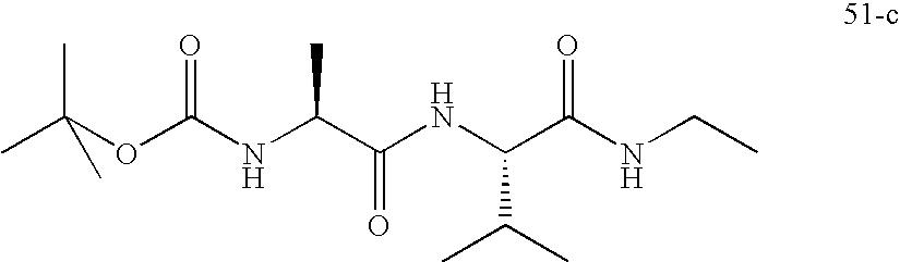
CC(OC(NC(C(NC(C(NCC)=O)C(C)C)=O)C)=O)(C)C
